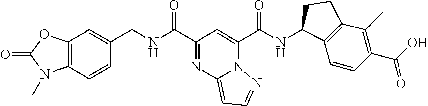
C1(C(NCC2=CC3=C(C=C2)N(C)C(=O)O3)=O)=NC2=CC=NN2C(C(NC2C3=C(C(C)=C(C(O)=O)C=C3)CC2)=O)=C1
